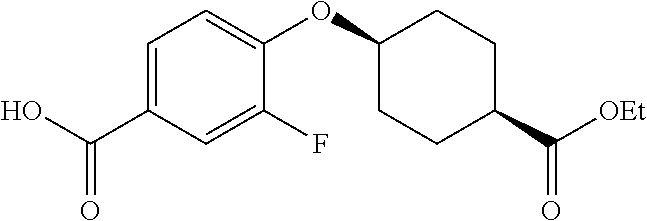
C1=C(C(O)=O)C=C(F)C(OC2CCC(C(=O)[OEt])CC2)=C1
